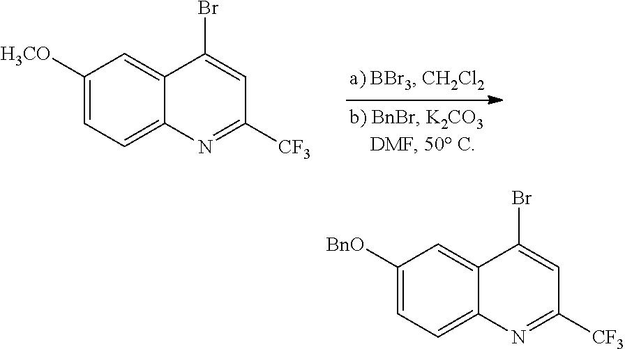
C1([H3CO])=CC=C2C(=C1)C(Br)=CC([CF3])=N2.C1([BnO])=CC=C2C(=C1)C(Br)=CC([CF3])=N2
